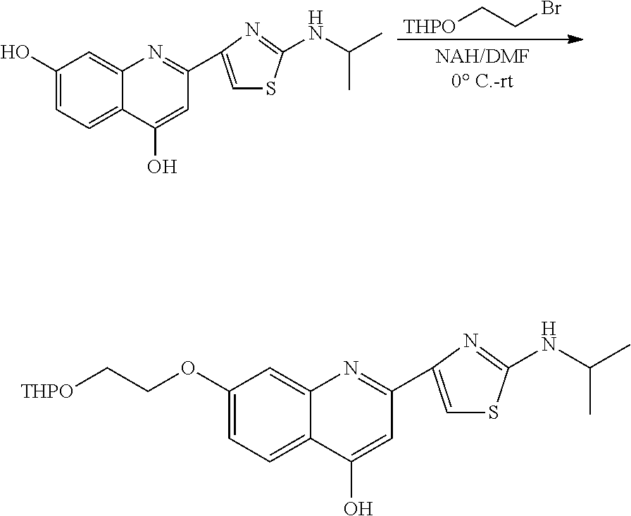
[THPO]CCBr.C1(O)=CC=C2C(=C1)N=C(C1=CSC(NC(C)C)=N1)C=C2O.C1(OCC[THPO])=CC=C2C(=C1)N=C(C1=CSC(NC(C)C)=N1)C=C2O
